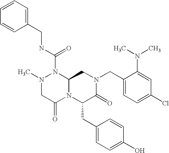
C1=CC=C(CNC(N2N(C)CC(=O)N3C2CN(CC2=CC=C(Cl)C=C2N(C)C)C(=O)C3CC2=CC=C(O)C=C2)=O)C=C1
